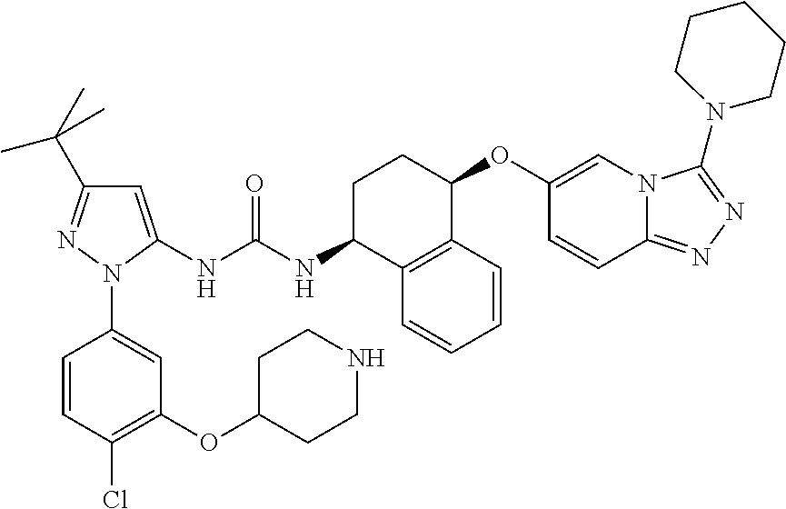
C1=C(NC(NC2C3=C(C(OC4=CN5C(=NN=C5N5CCCCC5)C=C4)CC2)C=CC=C3)=O)N(C2=CC(OC3CCNCC3)=C(Cl)C=C2)N=C1C(C)(C)C
